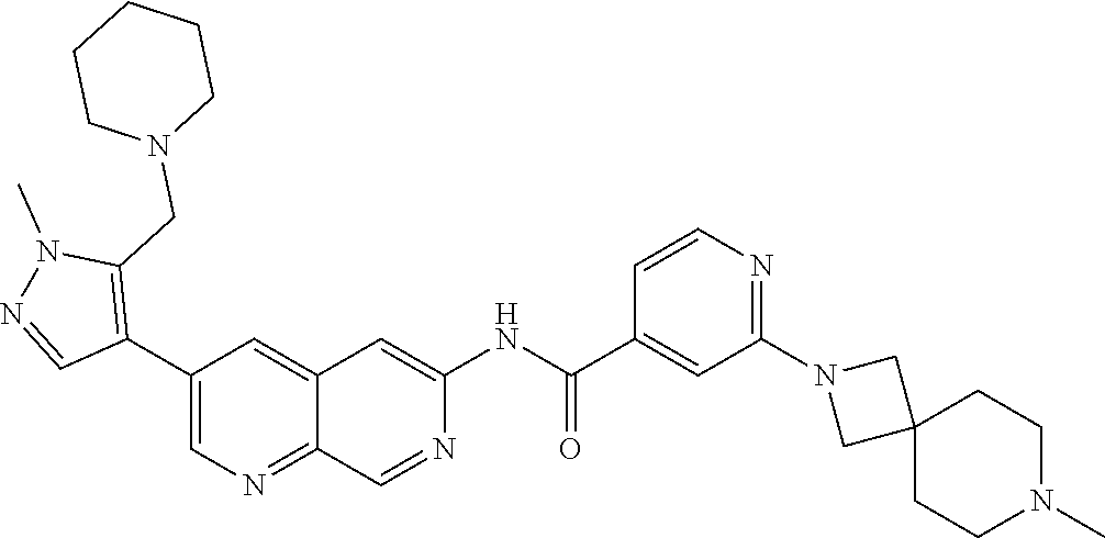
C1(C2=C(CN3CCCCC3)N(C)N=C2)=CN=C2C(=C1)C=C(NC(=O)C1=CC(N3CC4(C3)CCN(C)CC4)=NC=C1)N=C2
